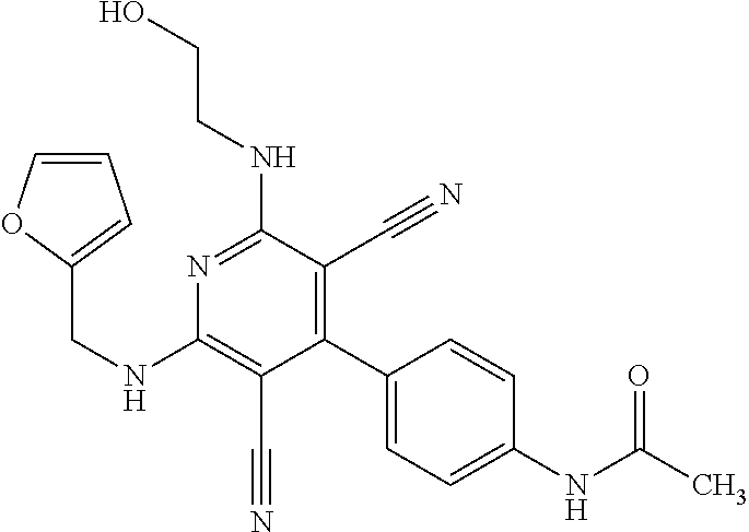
C1(C2=CC=C(NC(C)=O)C=C2)=C(C#N)C(NCCO)=NC(NCC2=CC=CO2)=C1C#N
